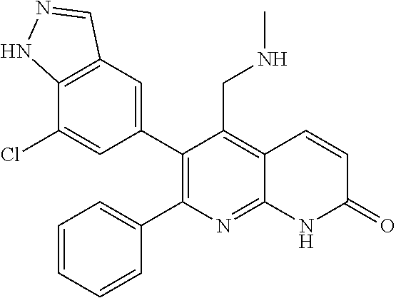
C12=C(C=C(C3=C(C4=CC=CC=C4)N=C4C(=C3CNC)C=CC(=O)N4)C=C1Cl)C=NN2
